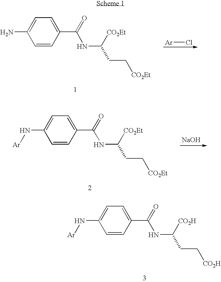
C1=C(C(=O)NC([CO2H])CC[CO2H])C=CC(N[Ar])=C1.C1=C(C(=O)NC([CO2Et])CC[CO2Et])C=CC(N)=C1.[Ar]Cl.C1=C(C(=O)NC([CO2Et])CC[CO2Et])C=CC(N[Ar])=C1.[NaOH]
